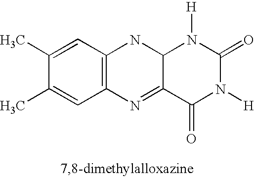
C12=C(C=C(C)C(C)=C1)NC1C(=N2)C(=O)N([H])C(=O)N1[H]
